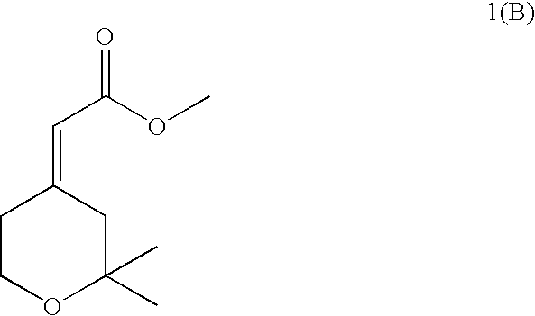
C1COC(C)(C)CC1=CC(OC)=O
